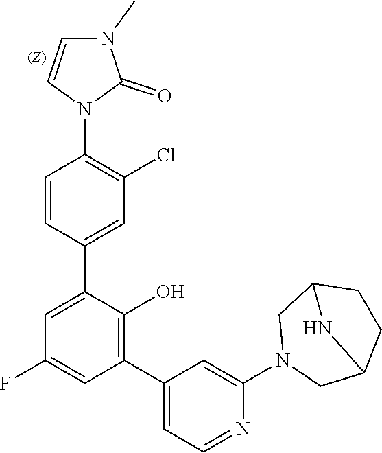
C1=C(C2=CC(Cl)=C(N3C(=O)N(C)C=C3)C=C2)C(O)=C(C2=CC=NC(N3CC4CCC(C3)N4)=C2)C=C1F
